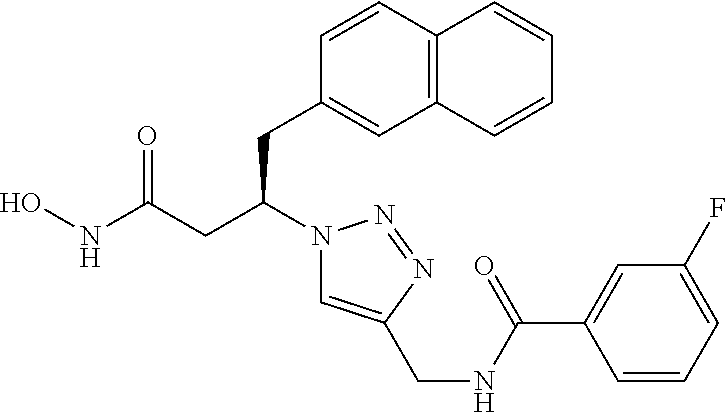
C1(CC(CC(NO)=O)N2C=C(CNC(C3=CC(F)=CC=C3)=O)N=N2)=CC2=C(C=C1)C=CC=C2
